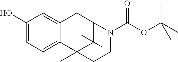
C1(O)=CC=C2C(=C1)CC1C(C)(C)C2(C)CCN1C(OC(C)(C)C)=O
